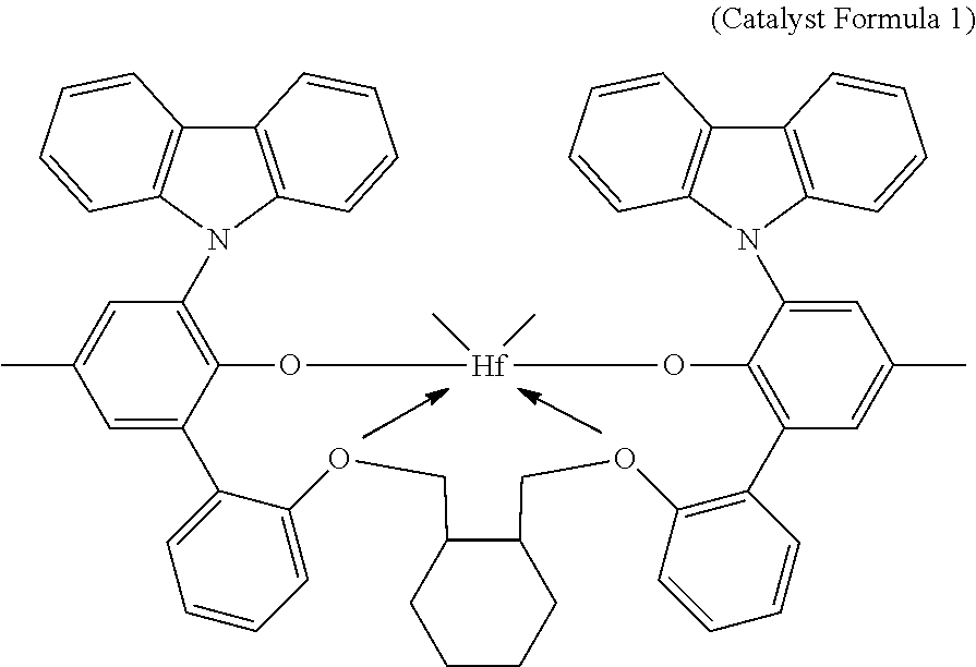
C1CCCC2C1COC1=CC=CC=C1C1=CC(C)=CC(N3C4=C(C5=C3C=CC=C5)C=CC=C4)=C1O[Hf](C)(C)OC1=C(C=C(C)C=C1N1C3=C(C4=C1C=CC=C4)C=CC=C3)C1=C(C=CC=C1)OC2
